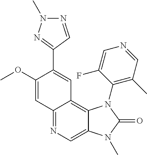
C12=NC=C3C(=C1C=C(C1=NN(C)N=C1)C(OC)=C2)N(C1=C(C)C=NC=C1F)C(=O)N3C
